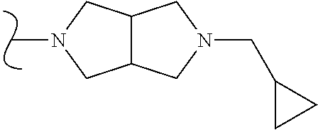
CN1CC2C(C1)CN(CC1CC1)C2
